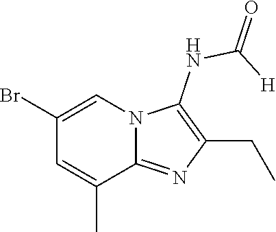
BrC1=CN2C(=NC(CC)=C2NC(=O)[H])C(C)=C1
